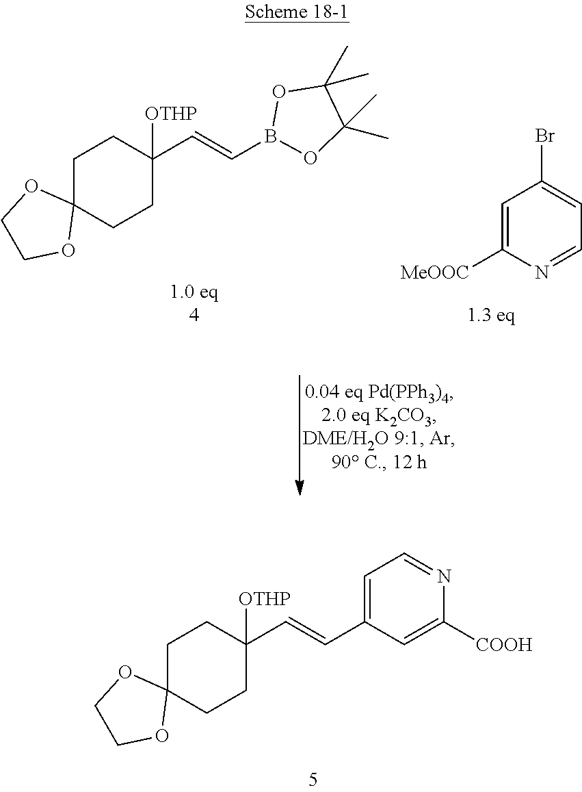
C1C2(CCC([OTHP])(C=CC3=CC=NC([COOH])=C3)C1)OCCO2.O1C(C)(C)C(C)(C)OB1C=CC1([OTHP])CCC2(CC1)OCCO2.C1=C([MeOOC])N=CC=C1Br
